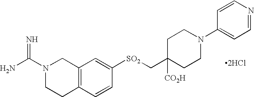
C1(C[SO2]C2=CC3=C(C=C2)CCN(C(N)=N)C3)([CO2H])CCN(C2=CC=NC=C2)CC1.[2HCl]
